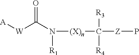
[A][W]C(N([(X)n]C([Z]P)([R3])[R4])[R1])=O
